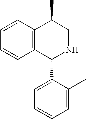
C12=C(C=CC=C1)C(C)CNC2C1=CC=CC=C1C
